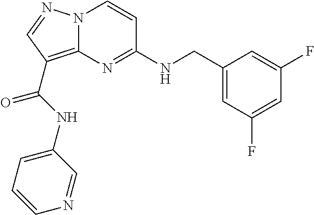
N(C1=NC2=C(C(=O)NC3=CC=CN=C3)C=NN2C=C1)CC1=CC(F)=CC(F)=C1
